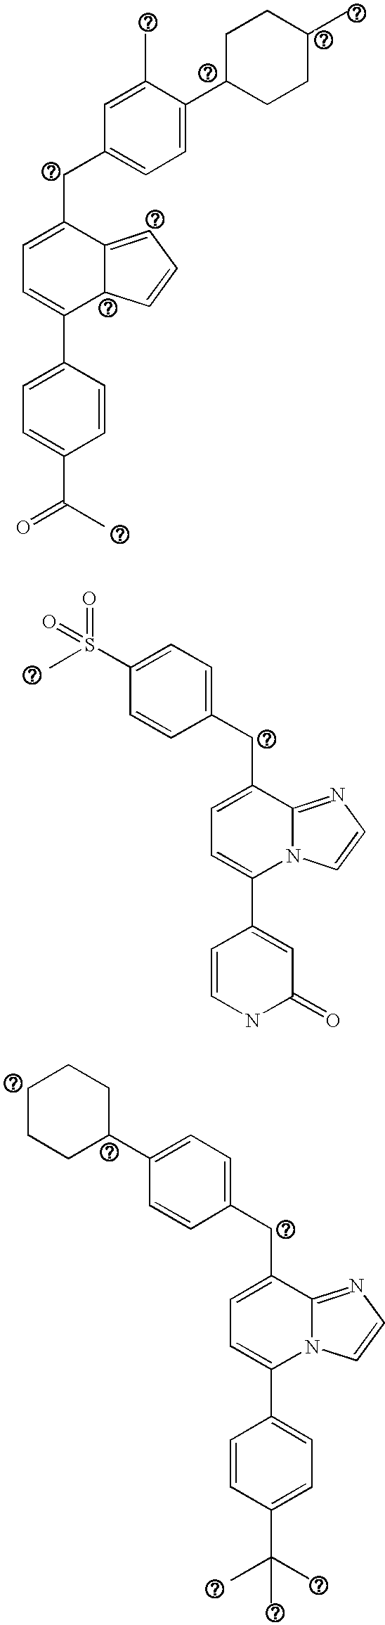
C1(C)=CC(CC2=CC=C(C3=CC=C(C(=O)C)C=C3)C3C2=CC=C3)=CC=C1C1CCC(C)CC1.C1=C(S(=O)(C)=O)C=CC(CC2=CC=C(C3=CC(=O)NC=C3)N3C2=NC=C3)=C1.C1=C(C2CCCCC2)C=CC(CC2=CC=C(C3=CC=C(C(C)(C)C)C=C3)N3C2=NC=C3)=C1
